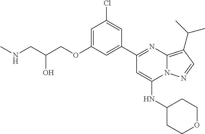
C1=C(OCC(CNC)O)C=C(C2=NC3=C(C(C)C)C=NN3C(NC3CCOCC3)=C2)C=C1Cl
